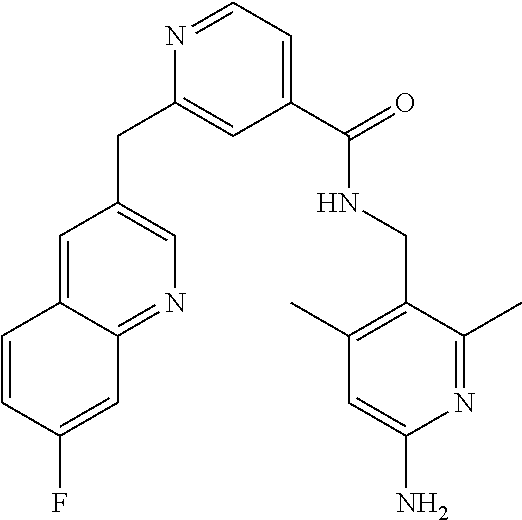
N1=CC=C(C(=O)NCC2=C(C)C=C(N)N=C2C)C=C1CC1=CN=C2C(=C1)C=CC(F)=C2
